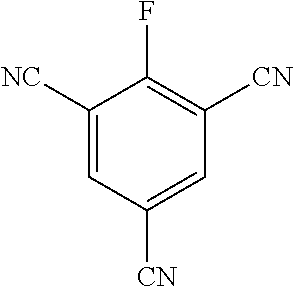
C1([NC])=CC([CN])=CC([CN])=C1F
